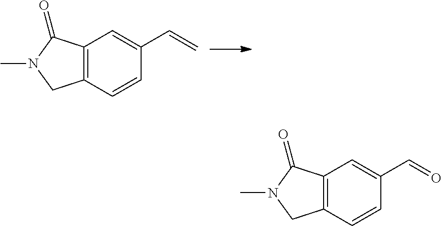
C12=C(C=CC(C=C)=C1)CN(C)C2=O.C12=C(C=CC(C=O)=C1)CN(C)C2=O
